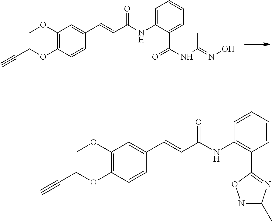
C1=C(C(=O)NC(=NO)C)C(NC(C=CC2=CC(OC)=C(OCC#C)C=C2)=O)=CC=C1.C1=CC=CC(NC(C=CC2=CC(OC)=C(OCC#C)C=C2)=O)=C1C1=NC(C)=NO1
